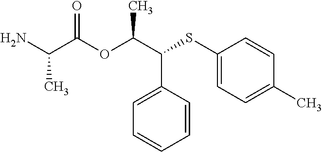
C1=C(C(C(OC(C(N)C)=O)C)SC2=CC=C(C)C=C2)C=CC=C1
